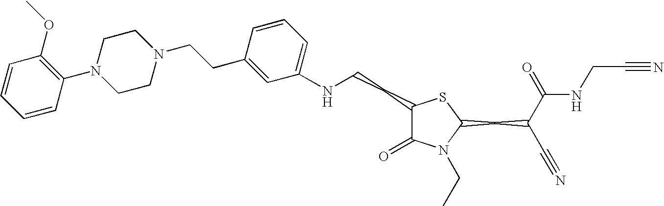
C1(NCCC2C(=O)N(CC)C(CC(C#N)C(=O)NCC#N)S2)=CC=CC(CCN2CCN(C3=C(OC)C=CC=C3)CC2)=C1
